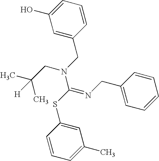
C1=CC=C(C)C=C1SC(=NCC1=CC=CC=C1)N(CC(C)(C)[H])CC1=CC(O)=CC=C1
